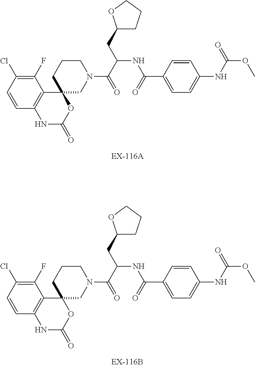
C1=CC(Cl)=C(F)C2=C1NC(=O)OC21CN(C(C(CC2CCCO2)NC(C2=CC=C(NC(OC)=O)C=C2)=O)=O)CCC1.C1=CC(Cl)=C(F)C2=C1NC(=O)OC21CN(C(C(CC2CCCO2)NC(C2=CC=C(NC(OC)=O)C=C2)=O)=O)CCC1
